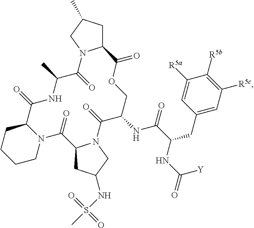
C12CC(C)CN1C(=O)C(C)NC(=O)C1CCCCN1C(=O)C1CC(NS(=O)(=O)C)CN1C(=O)C(NC(=O)C(CC1=CC([R5c])=C([R5b])C([R5a])=C1)NC([Y])=O)COC2=O
